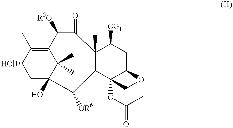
OC1CC2(O)C(C)(C)C(=C1C)C([R5O])C(=O)C1(C)C(C3(OC(=O)C)C(CC1[OG1])OC3)C2[OR6]
